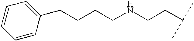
C1=CC(CCCCNCCC(C)C)=CC=C1
